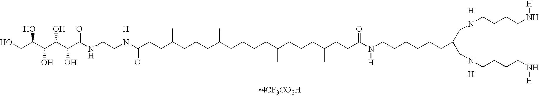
OCC(C(C(C(C(NCCN(C(CCC(CCCC(CCCCC(CCCC(CCC(N(CCCCCCC(CN([H])CCCCN[H])CN([H])CCCCN[H])[H])=O)C)C)C)C)=O)[H])=O)O)O)O)O
